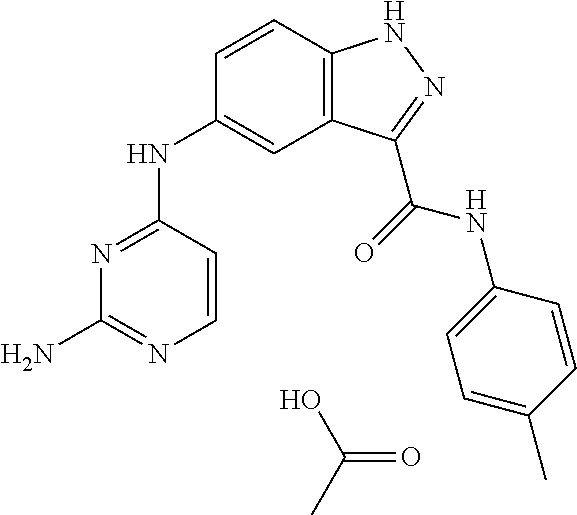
N1=C(NC2=CC3=C(C=C2)NN=C3C(=O)NC2=CC=C(C)C=C2)C=CN=C1N.OC(C)=O
